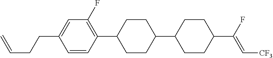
C1=CC(C2CCC(C3CCC(C(F)=C[CF3])CC3)CC2)=C(F)C=C1CCC=C
